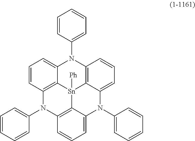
C1=CC(N2C3=CC=CC4=C3[Sn]3([Ph])C5=C2C=CC=C5N(C2=CC=CC=C2)C2=CC=CC(=C32)N4C2=CC=CC=C2)=CC=C1
